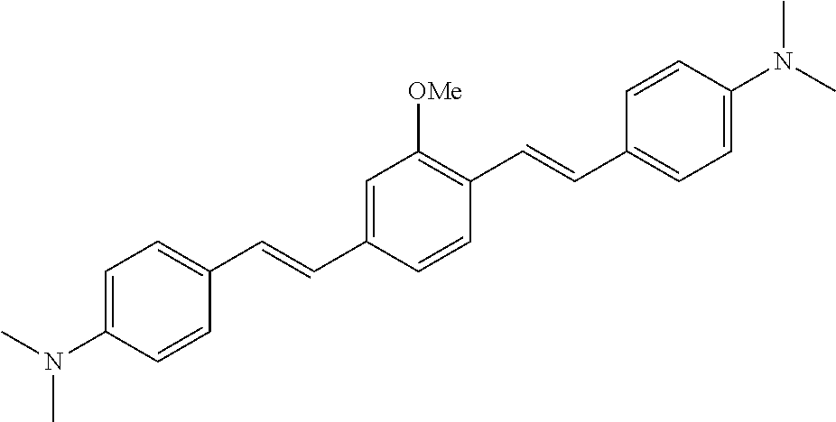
CN(C1=CC=C(C=CC2=CC([OMe])=C(C=CC3=CC=C(N(C)C)C=C3)C=C2)C=C1)C
